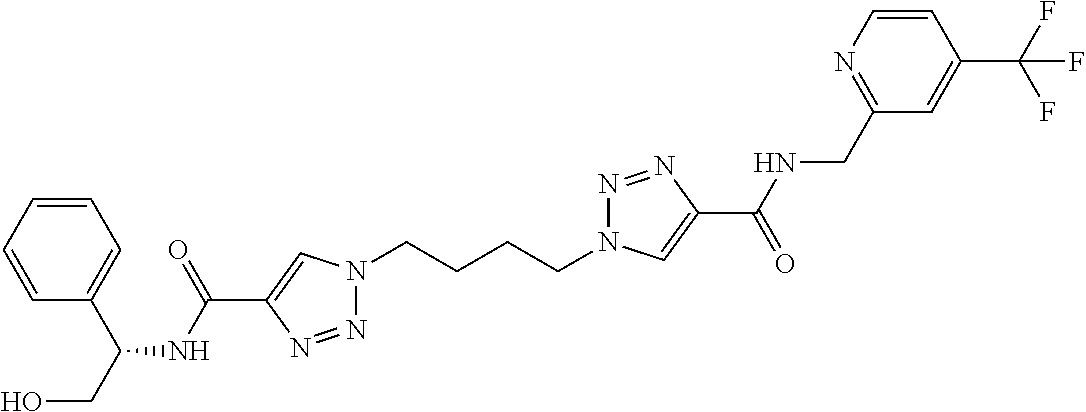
N1(CCCCN2N=NC(C(=O)NCC3=NC=CC(C(F)(F)F)=C3)=C2)N=NC(C(NC(CO)C2=CC=CC=C2)=O)=C1
